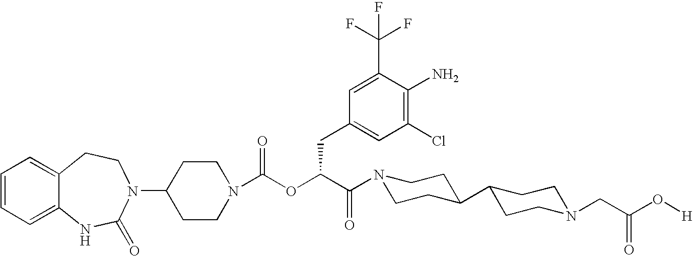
C1(N2C(=O)NC3=CC=CC=C3CC2)CCN(C(OC(C(=O)N2CCC(C3CCN(CC(O[H])=O)CC3)CC2)CC2=CC(Cl)=C(N)C(C(F)(F)F)=C2)=O)CC1
